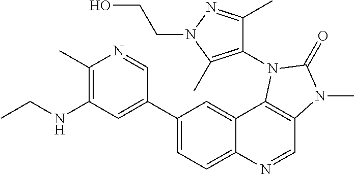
C1(C2=CC(NCC)=C(C)N=C2)=CC=C2C(=C1)C1=C(C=N2)N(C)C(=O)N1C1=C(C)N(CCO)N=C1C
